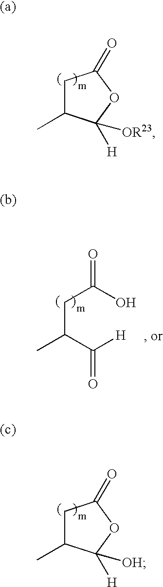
C1C(C)C([H])([OR23])OC1=O.C(C(C([H])=O)C)C(O)=O.C1C(C)C([H])([OH])OC1=O
